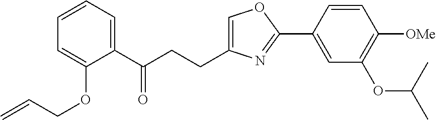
C1=C(CCC(C2=CC=CC=C2OCC=C)=O)N=C(C2=CC(OC(C)C)=C([OMe])C=C2)O1
